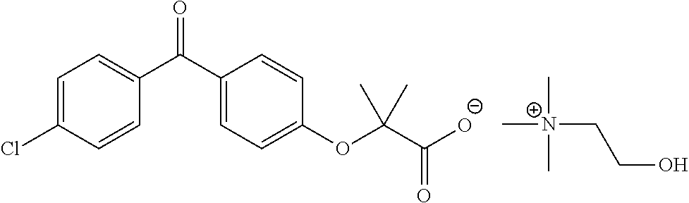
C1=C(Cl)C=CC(C(C2=CC=C(OC(C([O-])=O)(C)C)C=C2)=O)=C1.C[N+](C)(C)CCO
